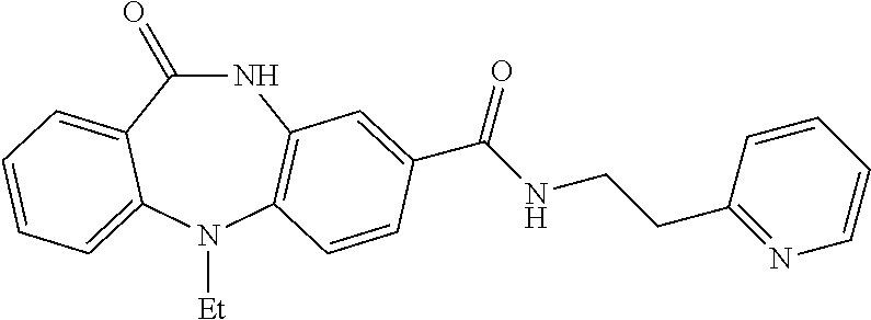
N1C(=O)C2=CC=CC=C2N([Et])C2=C1C=C(C(NCCC1=NC=CC=C1)=O)C=C2
